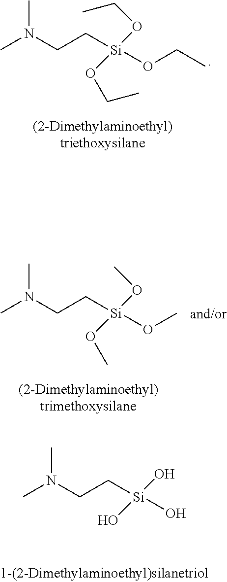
N(CC[Si](OCC)(OCC)OCC)(C)C.N(CC[Si](OC)(OC)OC)(C)C.N(CC[Si](O)(O)O)(C)C
